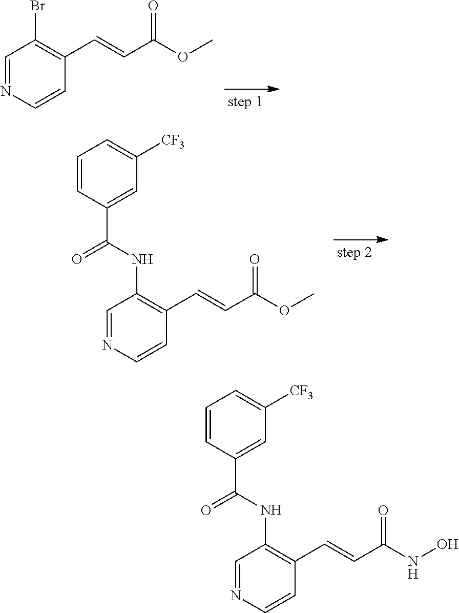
C1=NC=CC(C=CC(OC)=O)=C1Br.C1=NC=CC(C=CC(OC)=O)=C1NC(C1=CC([CF3])=CC=C1)=O.C1=NC=CC(C=CC(NO)=O)=C1NC(C1=CC([CF3])=CC=C1)=O
